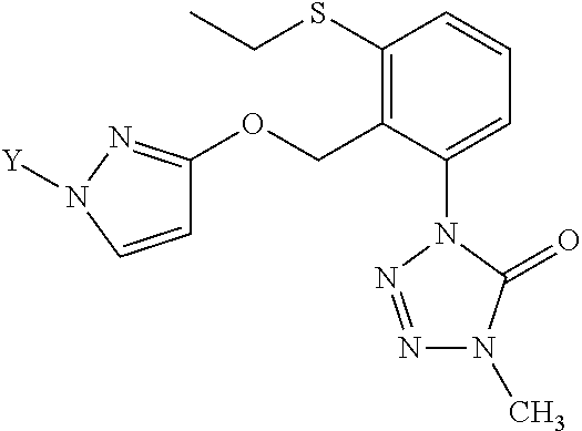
C1=C(N2N=NN(C)C2=O)C(COC2=NN([Y])C=C2)=C(SCC)C=C1
